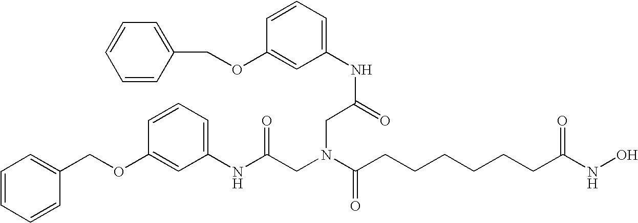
N(C(=O)CN(CC(NC1=CC=CC(OCC2=CC=CC=C2)=C1)=O)C(=O)CCCCCCC(NO)=O)C1=CC=CC(OCC2=CC=CC=C2)=C1
